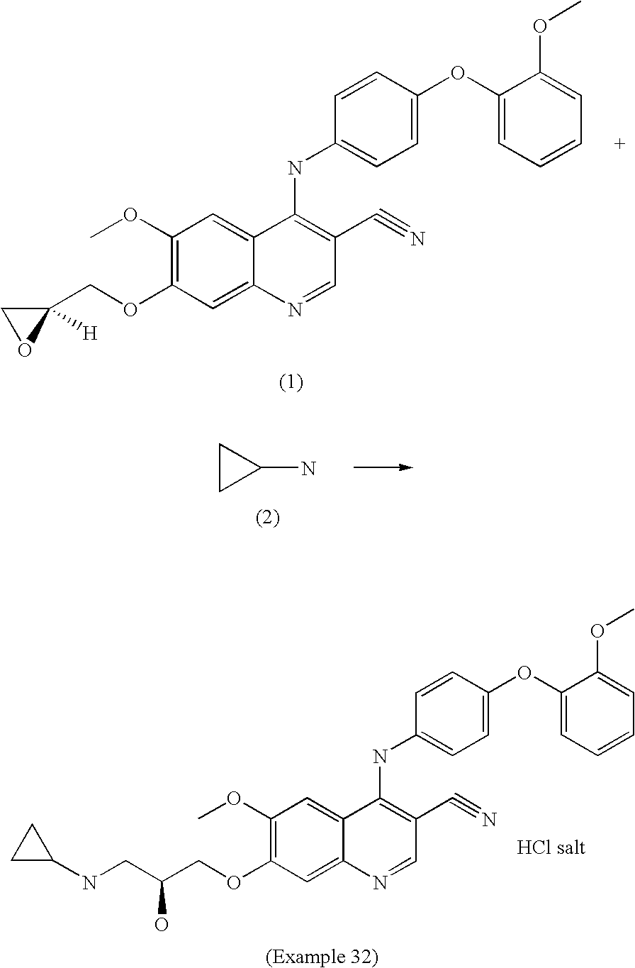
C1(COC2=C(OC)C=C3C(=C2)N=CC(C#N)=C3NC2=CC=C(OC3=CC=CC=C3OC)C=C2)([H])CO1.C1(N)CC1.N(CC(COC1=C(OC)C=C2C(=C1)N=CC(C#N)=C2NC1=CC=C(OC2=CC=CC=C2OC)C=C1)O)C1CC1
